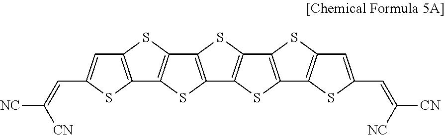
C12=C(C=C(C=C([CN])[NC])S1)SC1=C2SC2=C1SC1=C2SC2=C1SC1=C2SC(C=C([NC])[CN])=C1
